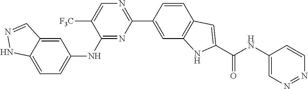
C1=C2C(=CC(NC3=NC(C4=CC5=C(C=C4)C=C(C(NC4=CN=NC=C4)=O)N5)=NC=C3[F3C])=C1)C=NN2
